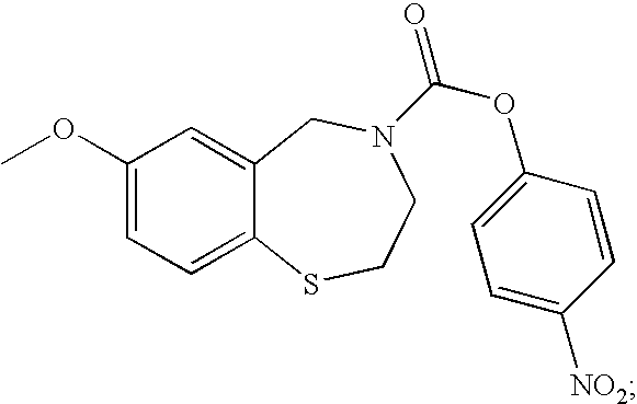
C1(OC)=CC=C2C(=C1)CN(C(OC1=CC=C([NO2])C=C1)=O)CCS2
